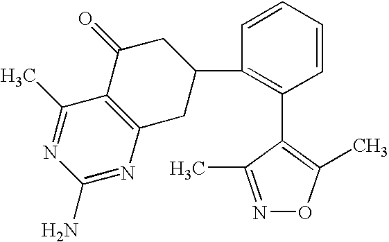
C1(C)=NC(N)=NC2=C1C(=O)CC(C1=C(C3=C(C)ON=C3C)C=CC=C1)C2
